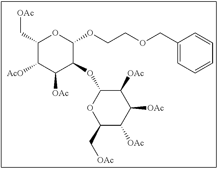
C1(C[OAc])C([AcO])C([OAc])C(OC2C([OAc])C([OAc])C([OAc])C(C[OAc])O2)C(OCCOCC2=CC=CC=C2)O1
